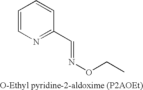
C1=CN=C(C=NOCC)C=C1
